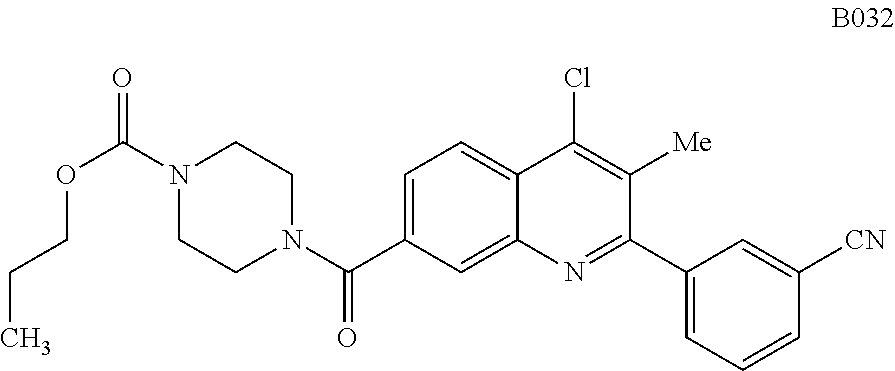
C1=C(C(N2CCN(C(=O)OCCC)CC2)=O)C=C2C(=C1)C(Cl)=C([Me])C(C1=CC=CC([CN])=C1)=N2
